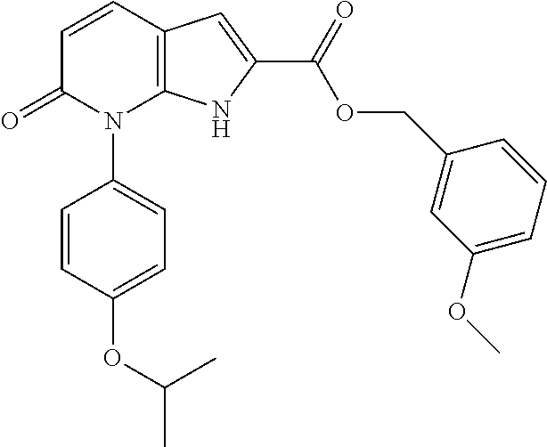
C12=C(C=CC(=O)N1C1=CC=C(OC(C)C)C=C1)C=C(C(OCC1=CC(OC)=CC=C1)=O)N2
